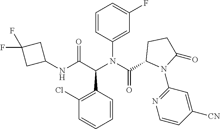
C1=CC(N(C(C2N(C3=NC=CC([CN])=C3)C(=O)CC2)=O)C(C(NC2CC(F)(F)C2)=O)C2=C(Cl)C=CC=C2)=CC(F)=C1
